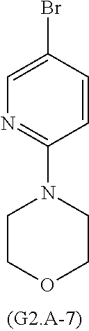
C1=C(Br)C=CC(N2CCOCC2)=N1
